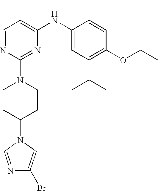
C1=NC(N2CCC(N3C=NC(Br)=C3)CC2)=NC(NC2=CC(C(C)C)=C(OCC)C=C2C)=C1
